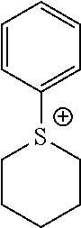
C1=CC([S+]2CCCCC2)=CC=C1
